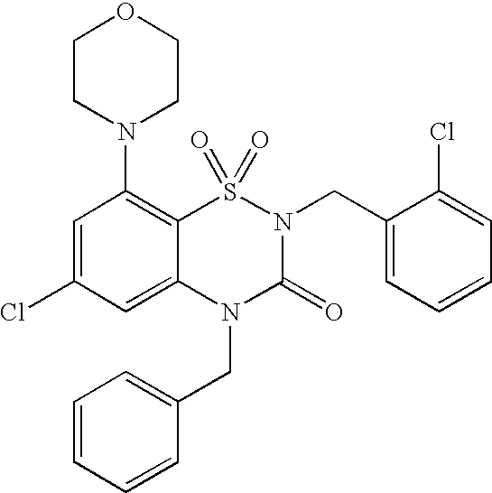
C1=C(Cl)C=C2C(=C1N1CCOCC1)S(=O)(=O)N(CC1=CC=CC=C1Cl)C(=O)N2CC1=CC=CC=C1
